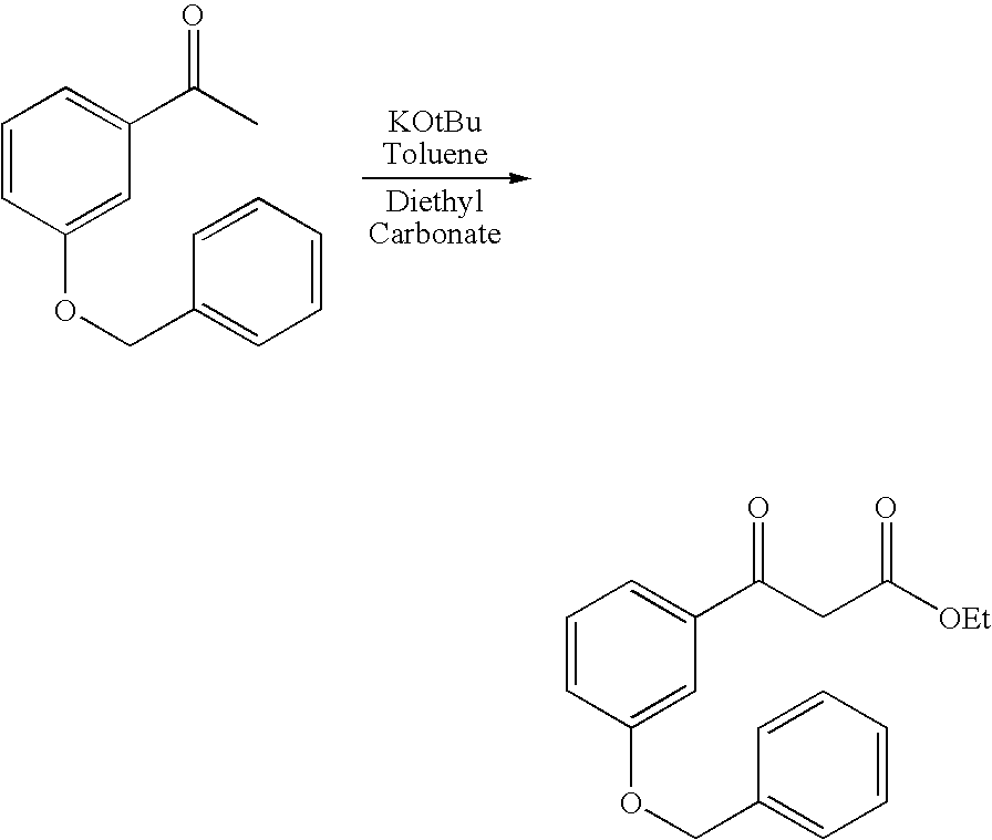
C1=CC(OCC2=CC=CC=C2)=CC(C(C)=O)=C1.C1=CC(OCC2=CC=CC=C2)=CC(C(CC([OEt])=O)=O)=C1
